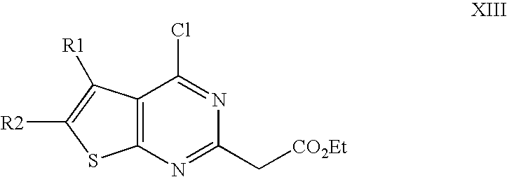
C12=C(N=C(C[CO2Et])N=C1Cl)SC([R2])=C2[R1]
